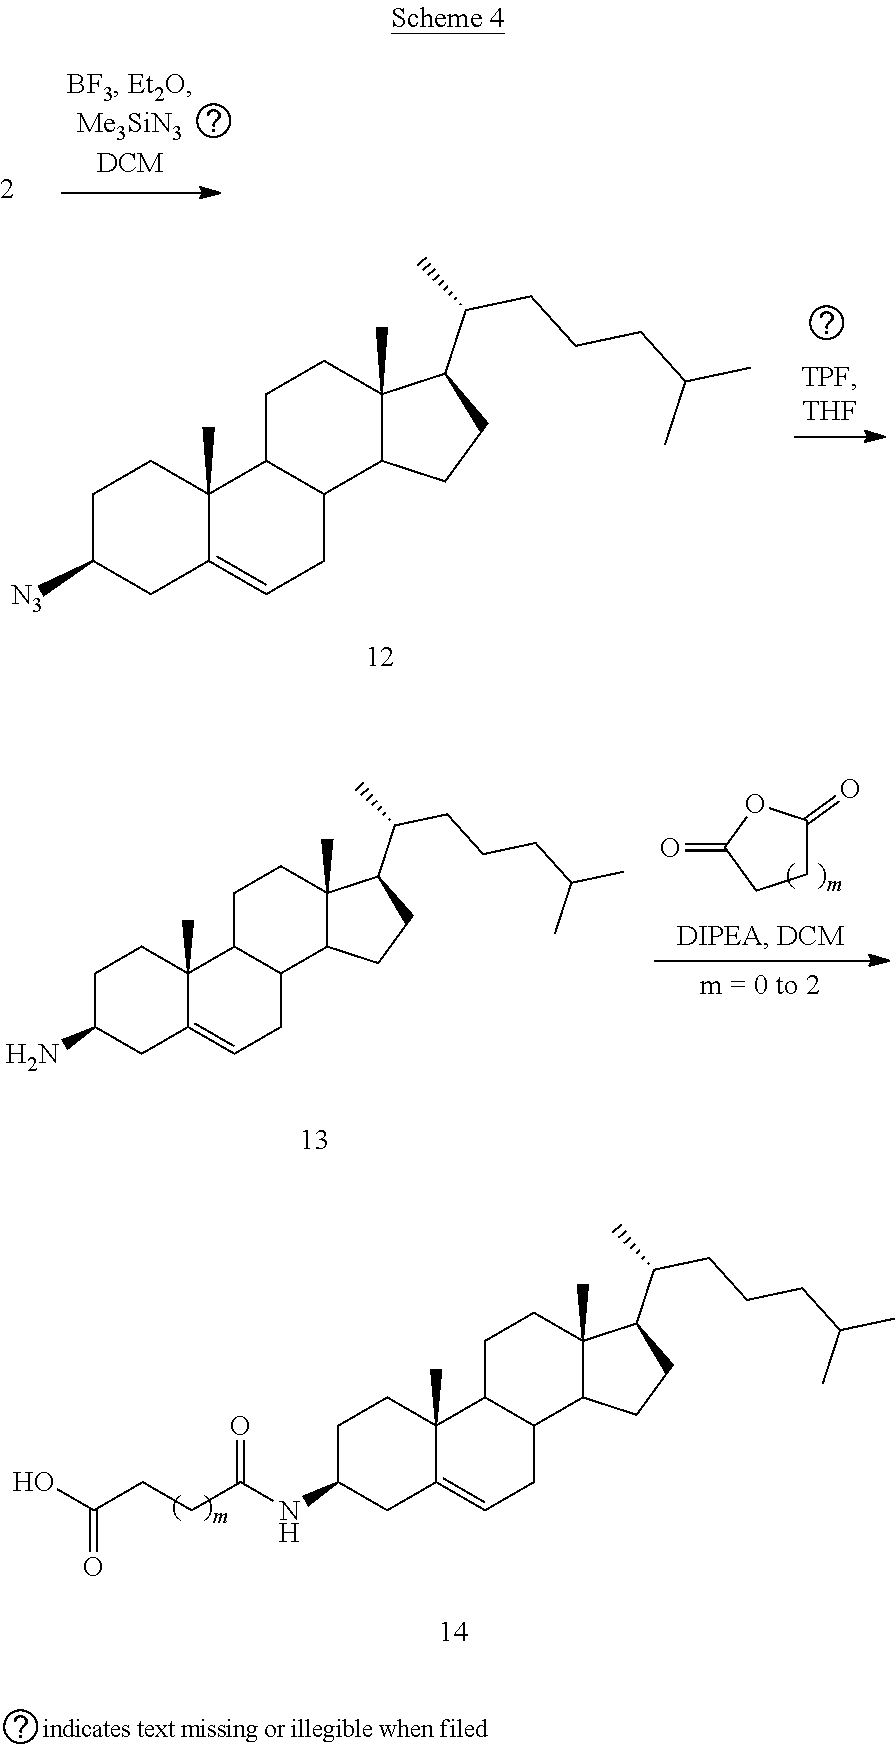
C1C(NC(CCC(O)=O)=O)CC2=CCC3C(C2(C)C1)CCC1(C)C3CCC1C(C)CCCC(C)C.C1C(=O)OC(=O)C1.C1C(N)CC2=CCC3C(C2(C)C1)CCC1(C)C3CCC1C(C)CCCC(C)C.C1C([N3])CC2=CCC3C(C2(C)C1)CCC1(C)C3CCC1C(C)CCCC(C)C
